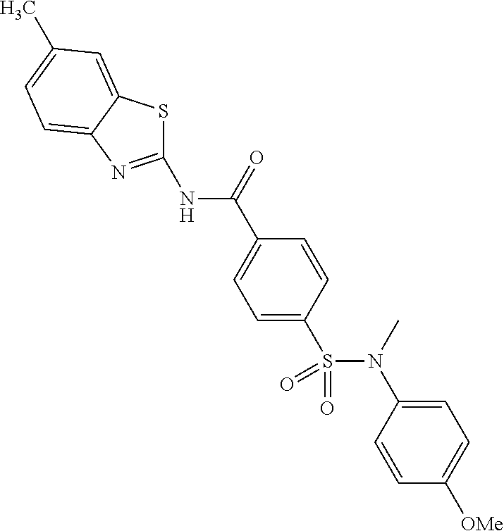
N(C(C1=CC=C(S(N(C2=CC=C([OMe])C=C2)C)(=O)=O)C=C1)=O)C1=NC2=CC=C(C)C=C2S1
